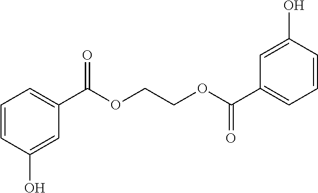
C1=CC(O)=CC(C(OCCOC(C2=CC=CC(O)=C2)=O)=O)=C1
